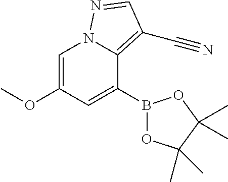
COC1=CN2C(=C(C#N)C=N2)C(B2OC(C)(C)C(C)(C)O2)=C1
